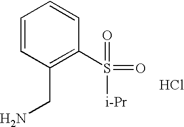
C1=CC(CN)=C(S(=O)(=O)[i-Pr])C=C1.Cl
